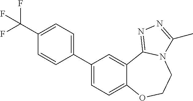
C1(C2=CC=C3C(=C2)C2=NN=C(C)N2CCO3)=CC=C(C(F)(F)F)C=C1
